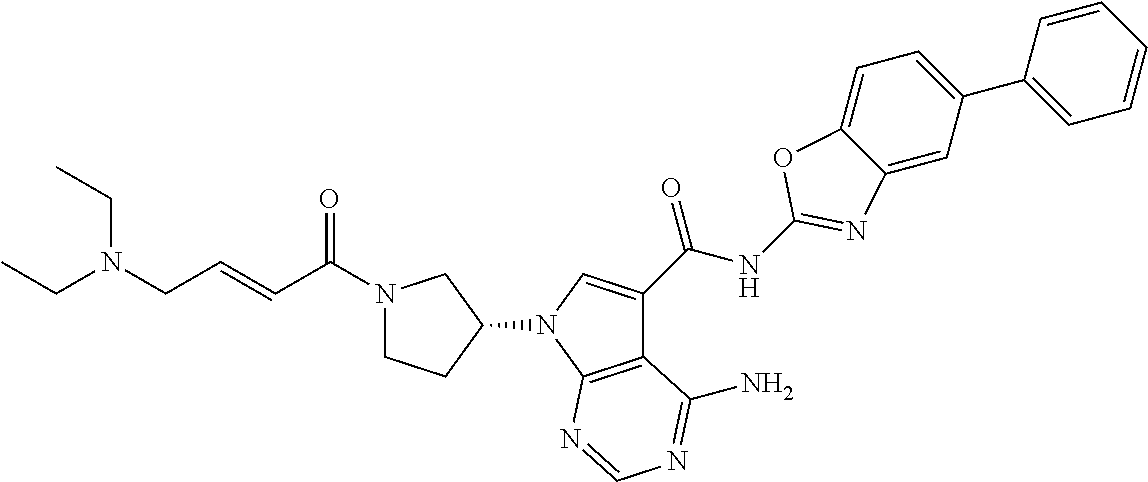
C12=CC(C3=CC=CC=C3)=CC=C1OC(NC(C1=CN(C3CCN(C(C=CCN(CC)CC)=O)C3)C3=C1C(N)=NC=N3)=O)=N2
